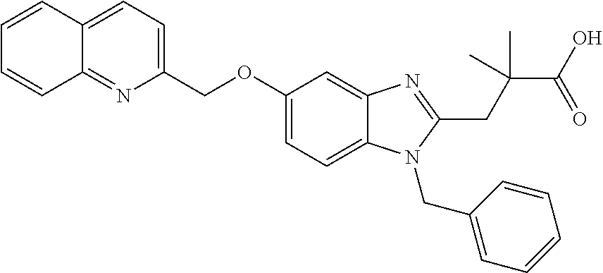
C1=CC2=CC=C(COC3=CC=C4C(=C3)N=C(CC(C(O)=O)(C)C)N4CC3=CC=CC=C3)N=C2C=C1
